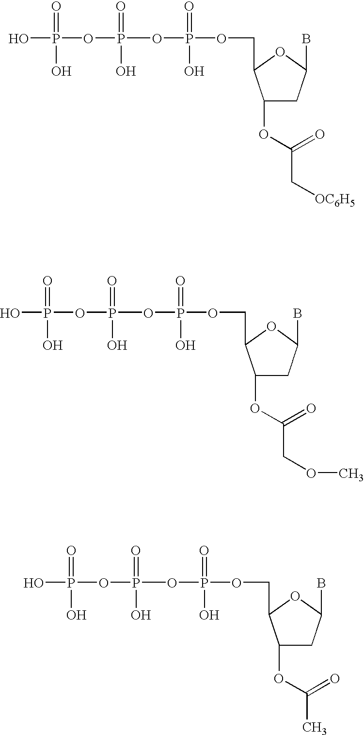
OP(OP(OP(=O)(O)OCC1C(OC(=O)C[OC6H5])CC(B)O1)(=O)O)(=O)O.OP(OP(OP(=O)(O)OCC1C(OC(=O)COC)CC(B)O1)(=O)O)(=O)O.OP(OP(OP(=O)(O)OCC1C(OC(=O)C)CC(B)O1)(=O)O)(=O)O
